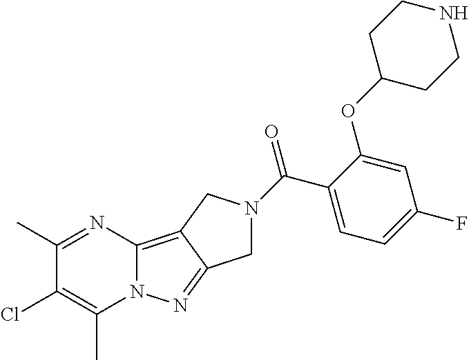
C1(C)=NC2=C3C(=NN2C(C)=C1Cl)CN(C(=O)C1=CC=C(F)C=C1OC1CCNCC1)C3
